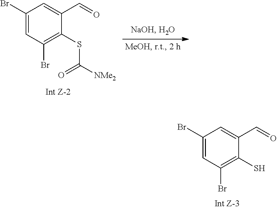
C1(Br)=CC(Br)=C(S)C(C=O)=C1.C1(Br)=CC(Br)=C(SC([NMe2])=O)C(C=O)=C1
